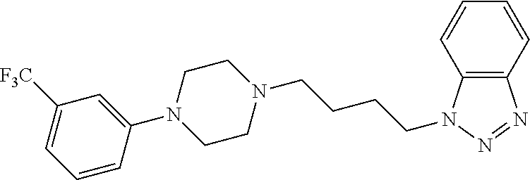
N1(C2=CC([F3C])=CC=C2)CCN(CCCCN2C3=C(N=N2)C=CC=C3)CC1
